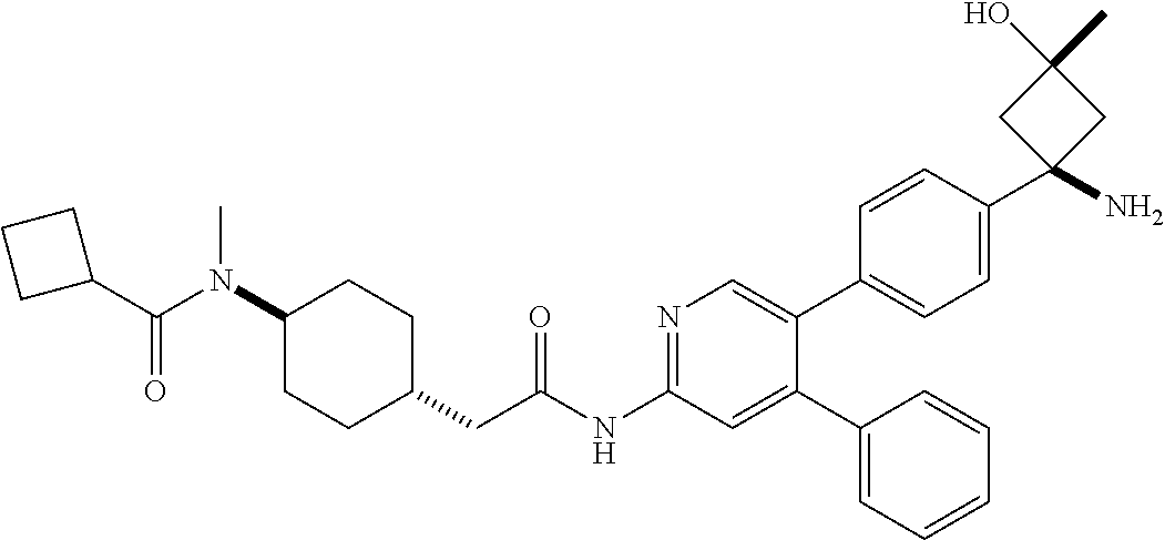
C1(N(C(=O)C2CCC2)C)CCC(CC(NC2=NC=C(C3=CC=C(C4(N)CC(O)(C)C4)C=C3)C(C3=CC=CC=C3)=C2)=O)CC1
